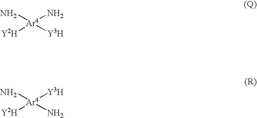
N[Ar4](N)([Y2H])[Y3H].N[Ar4]([Y3H])([Y2H])N
